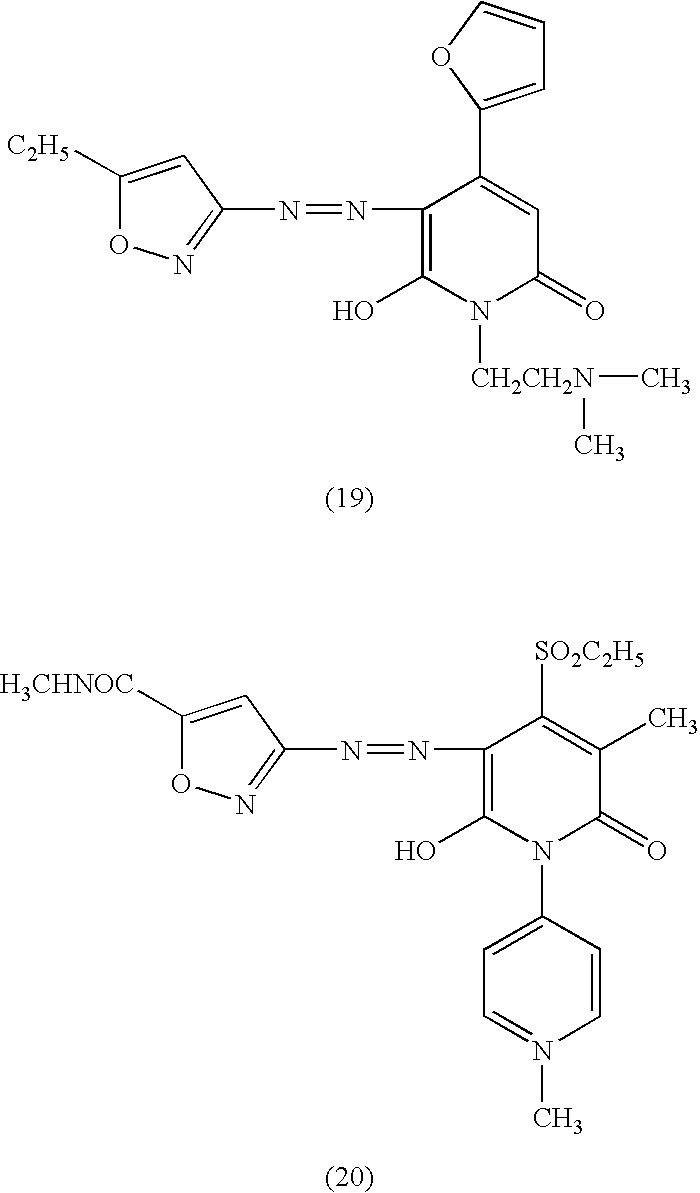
C1([C2H5])=CC(N=NC2=C(O)N([CH2CH2N](C)C)C(=O)C=C2C2=CC=CO2)=NO1.C1([H3CHNOC])=CC(N=NC2=C(O)N(C3=CC=N(C)C=C3)C(=O)C(C)=C2[SO2C2H5])=NO1
